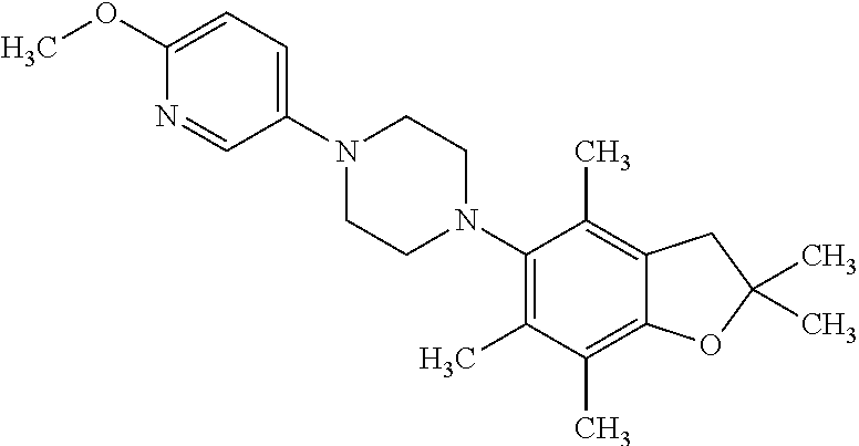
C1(OC)=CC=C(N2CCN(C3=C(C)C(C)=C4C(=C3C)CC(C)(C)O4)CC2)C=N1
